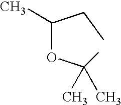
C(OC(C)(C)C)(CC)C
